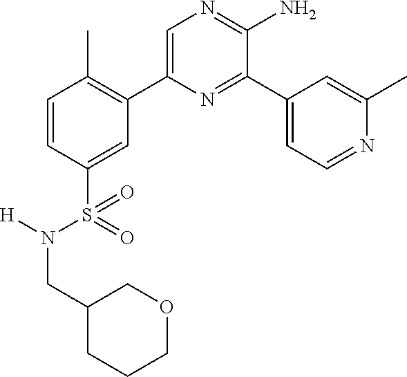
C1=CC(S(=O)(N([H])CC2CCCOC2)=O)=CC(C2=CN=C(N)C(C3=CC=NC(C)=C3)=N2)=C1C
